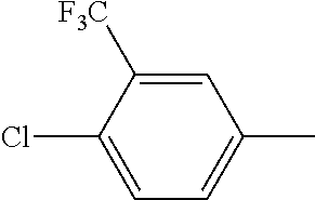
C1=C(Cl)C([F3C])=CC(C)=C1
